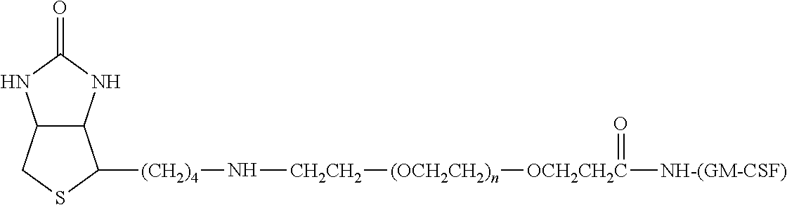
C12C(NC(=O)N1)C([(CH2)4]N[CH2CH2][(OCH2CH2)n][OCH2CH2C]([NH-(GM-CSF)])=O)SC2
